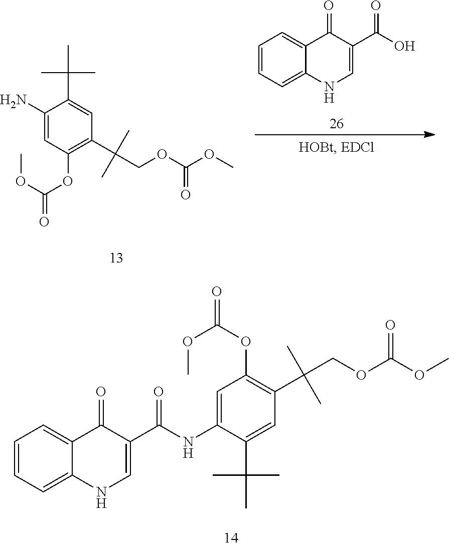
C1(N)=CC(OC(=O)OC)=C(C(COC(OC)=O)(C)C)C=C1C(C)(C)C.C1=CC=C2C(=C1)C(=O)C(C(O)=O)=CN2.C1(NC(C2=CNC3=CC=CC=C3C2=O)=O)=CC(OC(=O)OC)=C(C(COC(OC)=O)(C)C)C=C1C(C)(C)C
